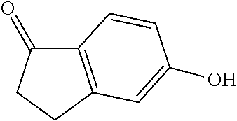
C12=C(CCC1=O)C=C(O)C=C2
